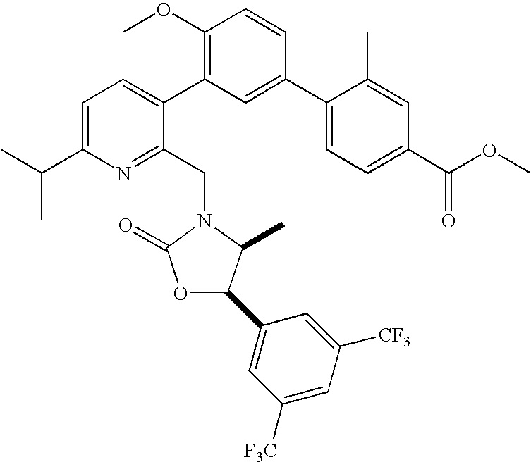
C1=C(C(C)C)N=C(CN2C(=O)OC(C3=CC([F3C])=CC([CF3])=C3)C2C)C(C2=C(OC)C=CC(C3=CC=C(C(OC)=O)C=C3C)=C2)=C1
